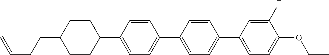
C1CC(CCC=C)CCC1C1=CC=C(C2=CC=C(C3=CC=C(OCC)C(F)=C3)C=C2)C=C1
